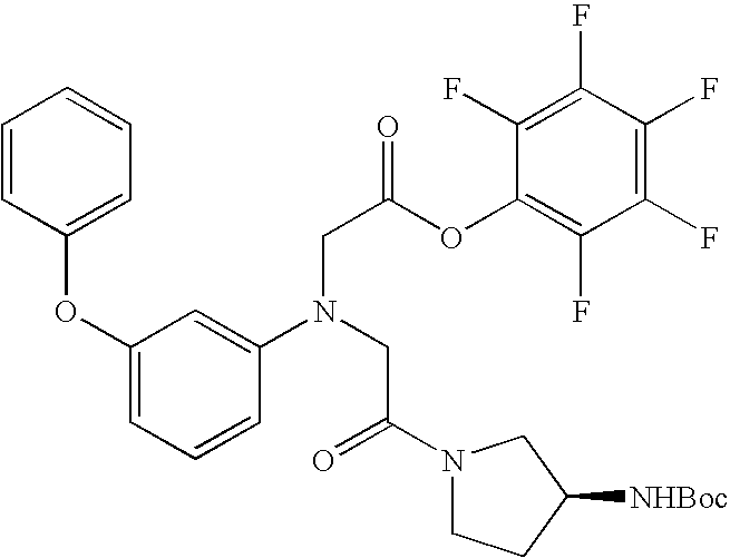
C1=CC(OC2=CC=CC(N(CC(N3CCC([NHBoc])C3)=O)CC(OC3=C(F)C(F)=C(F)C(F)=C3F)=O)=C2)=CC=C1
